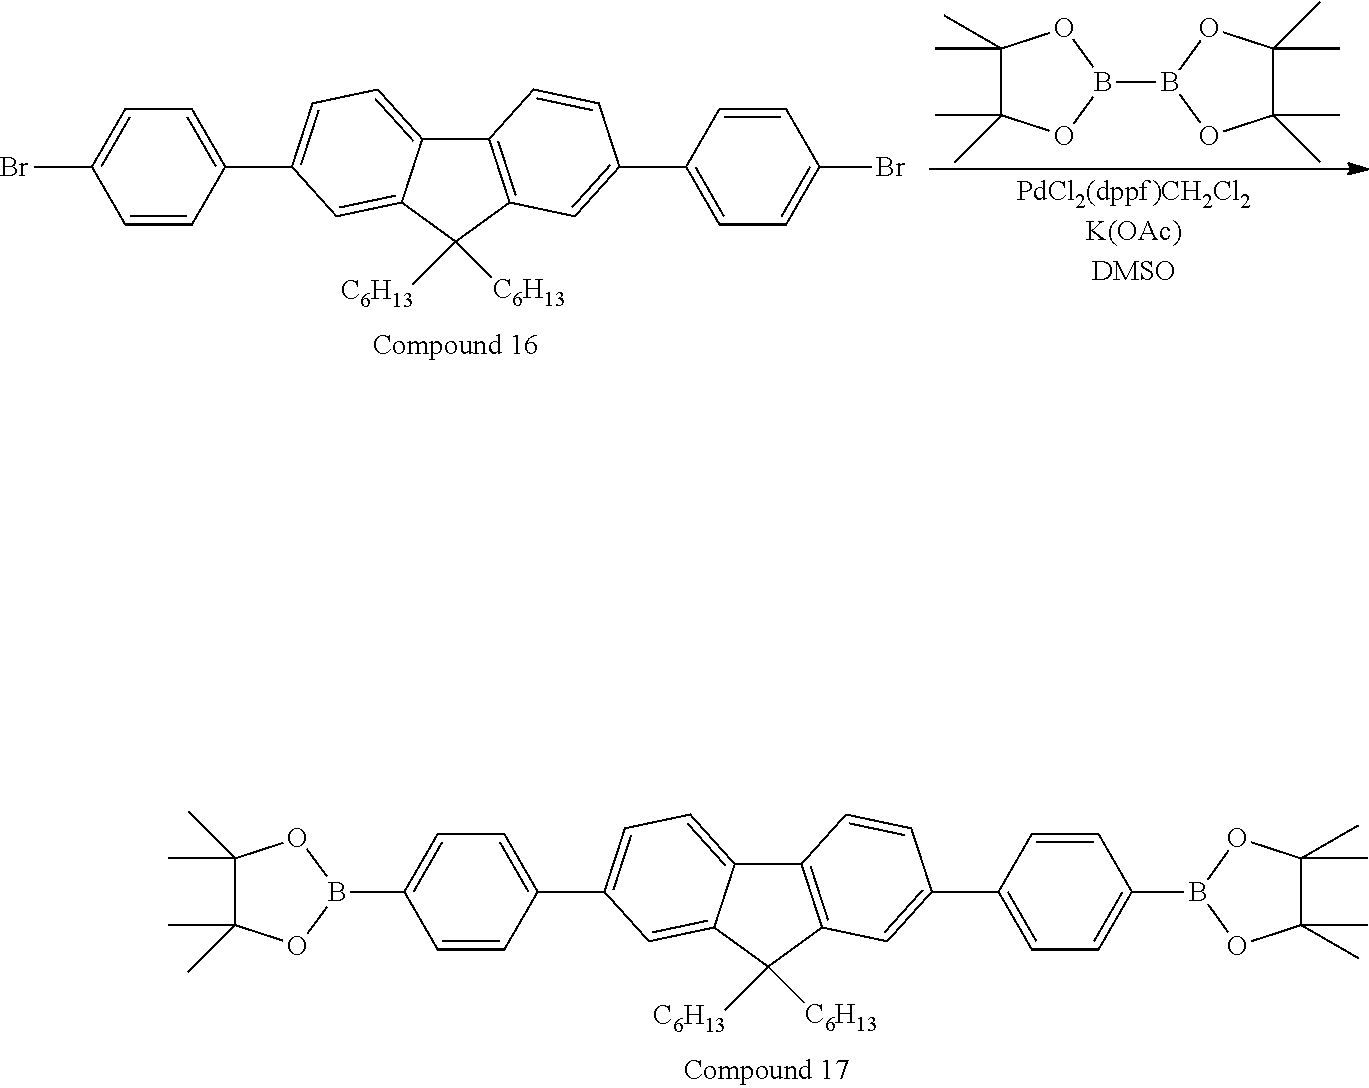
C12=C(C([C6H13])([C6H13])C3=CC(C4=CC=C(Br)C=C4)=CC=C13)C=C(C1=CC=C(Br)C=C1)C=C2.C1(C)(C)C(C)(C)OB(B2OC(C)(C)C(C)(C)O2)O1.C12=C(C([C6H13])([C6H13])C3=CC(C4=CC=C(B5OC(C)(C)C(C)(C)O5)C=C4)=CC=C13)C=C(C1=CC=C(B3OC(C)(C)C(C)(C)O3)C=C1)C=C2
